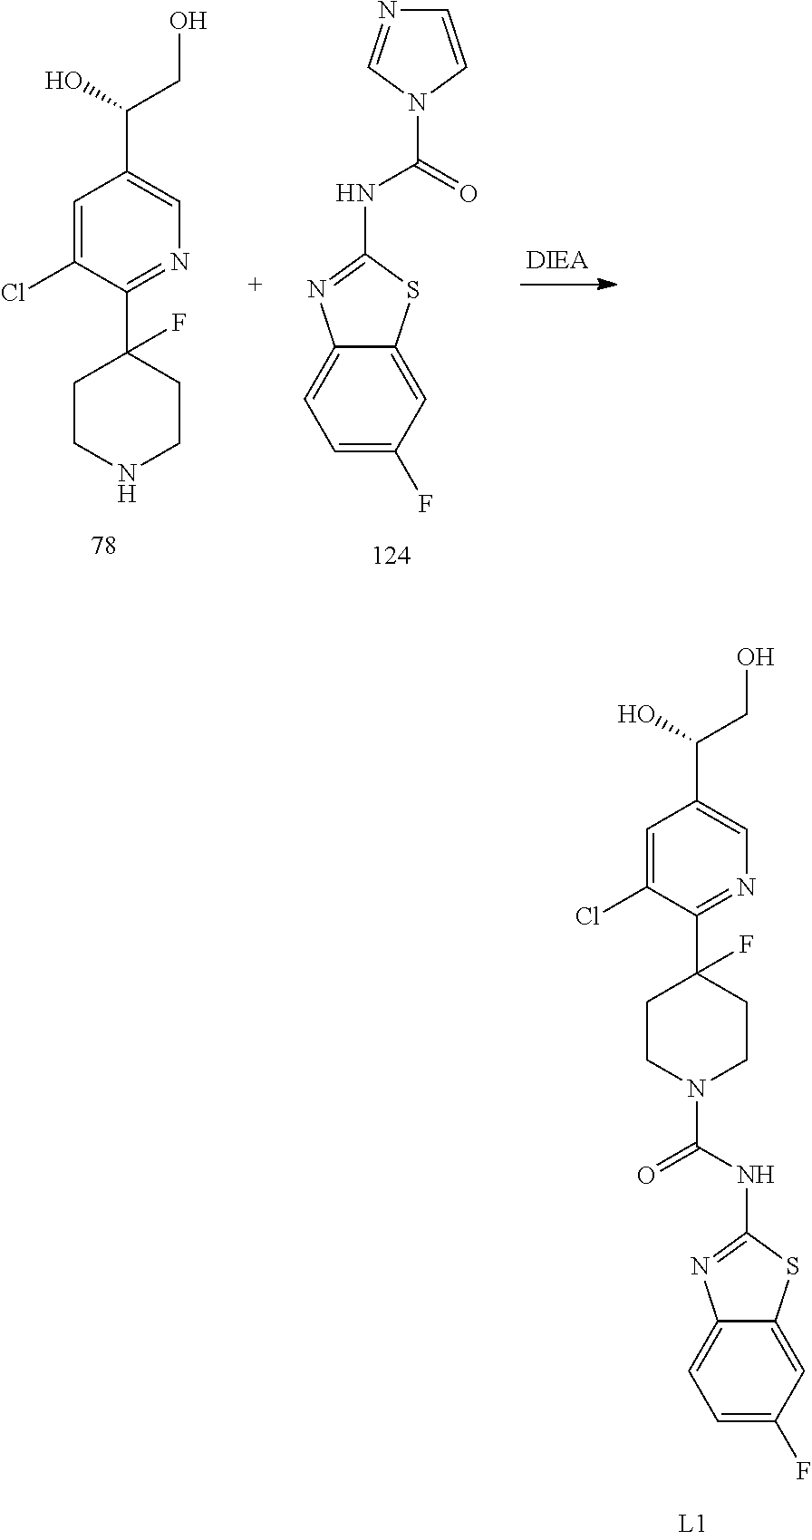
C1=C(Cl)C(C2(F)CCNCC2)=NC=C1C(CO)O.C1=CN(C(=O)NC2=NC3=CC=C(F)C=C3S2)C=N1.N(C1=NC2=CC=C(F)C=C2S1)C(=O)N1CCC(C2=NC=C(C(CO)O)C=C2Cl)(F)CC1
